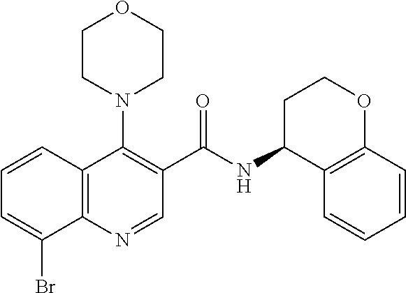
BrC1=CC=CC2=C1N=CC(C(NC1C3=C(OCC1)C=CC=C3)=O)=C2N1CCOCC1
